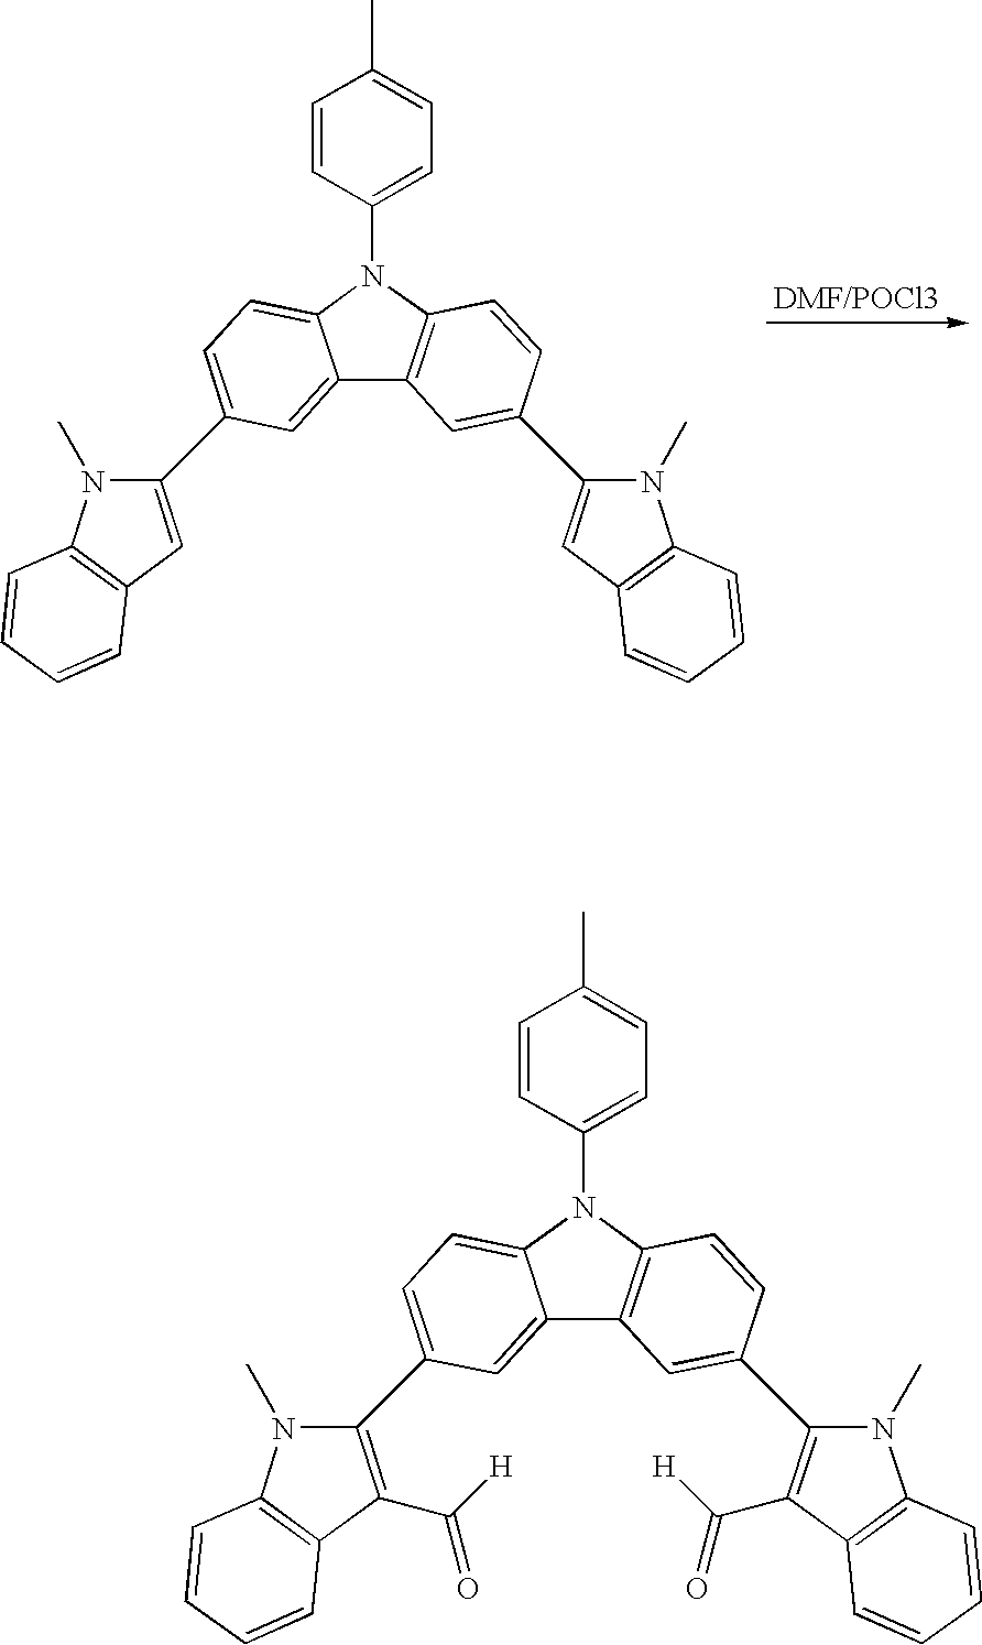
C12=CC(C3=CC4=C(N3C)C=CC=C4)=CC=C1N(C1=CC=C(C)C=C1)C1=C2C=C(C2=CC3=C(N2C)C=CC=C3)C=C1.C12=CC(C3=C(C([H])=O)C4=C(N3C)C=CC=C4)=CC=C1N(C1=CC=C(C)C=C1)C1=C2C=C(C2=C(C([H])=O)C3=C(N2C)C=CC=C3)C=C1
